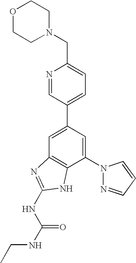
C1=C(C2=CC=C(CN3CCOCC3)N=C2)C=C(N2N=CC=C2)C2=C1N=C(NC(=O)NCC)N2
